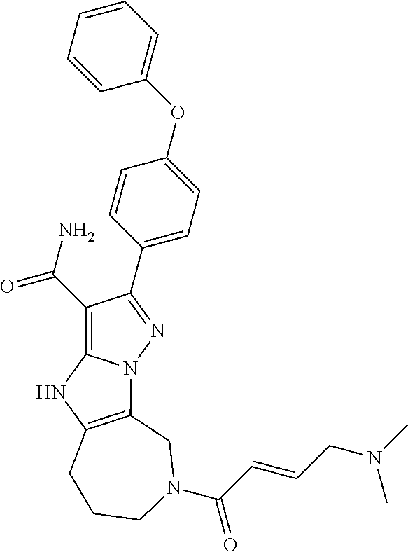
C1(C(=O)N)=C2N(N=C1C1=CC=C(OC3=CC=CC=C3)C=C1)C1=C(N2)CCCN(C(C=CCN(C)C)=O)C1
